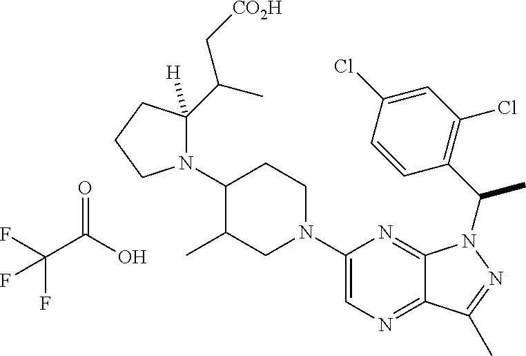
C(C(=O)O)(F)(F)F.N1(C2C(C)CN(C3=CN=C4C(=N3)N(C(C3=C(Cl)C=C(Cl)C=C3)C)N=C4C)CC2)C(C(C)C[CO2H])([H])CCC1
